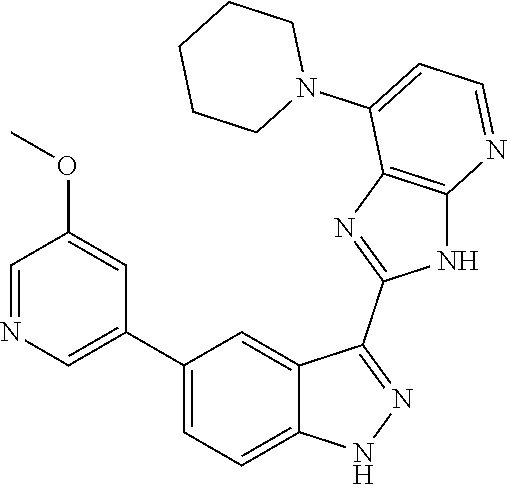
C1(C2=CC=C3C(=C2)C(C2=NC4=C(N2)N=CC=C4N2CCCCC2)=NN3)=CN=CC(OC)=C1
